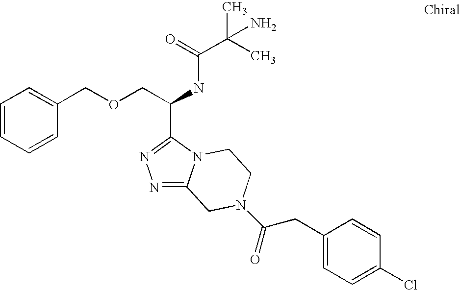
N1=C2N(C(C(COCC3=CC=CC=C3)NC(C(C)(C)N)=O)=N1)CCN(C(=O)CC1=CC=C(Cl)C=C1)C2
